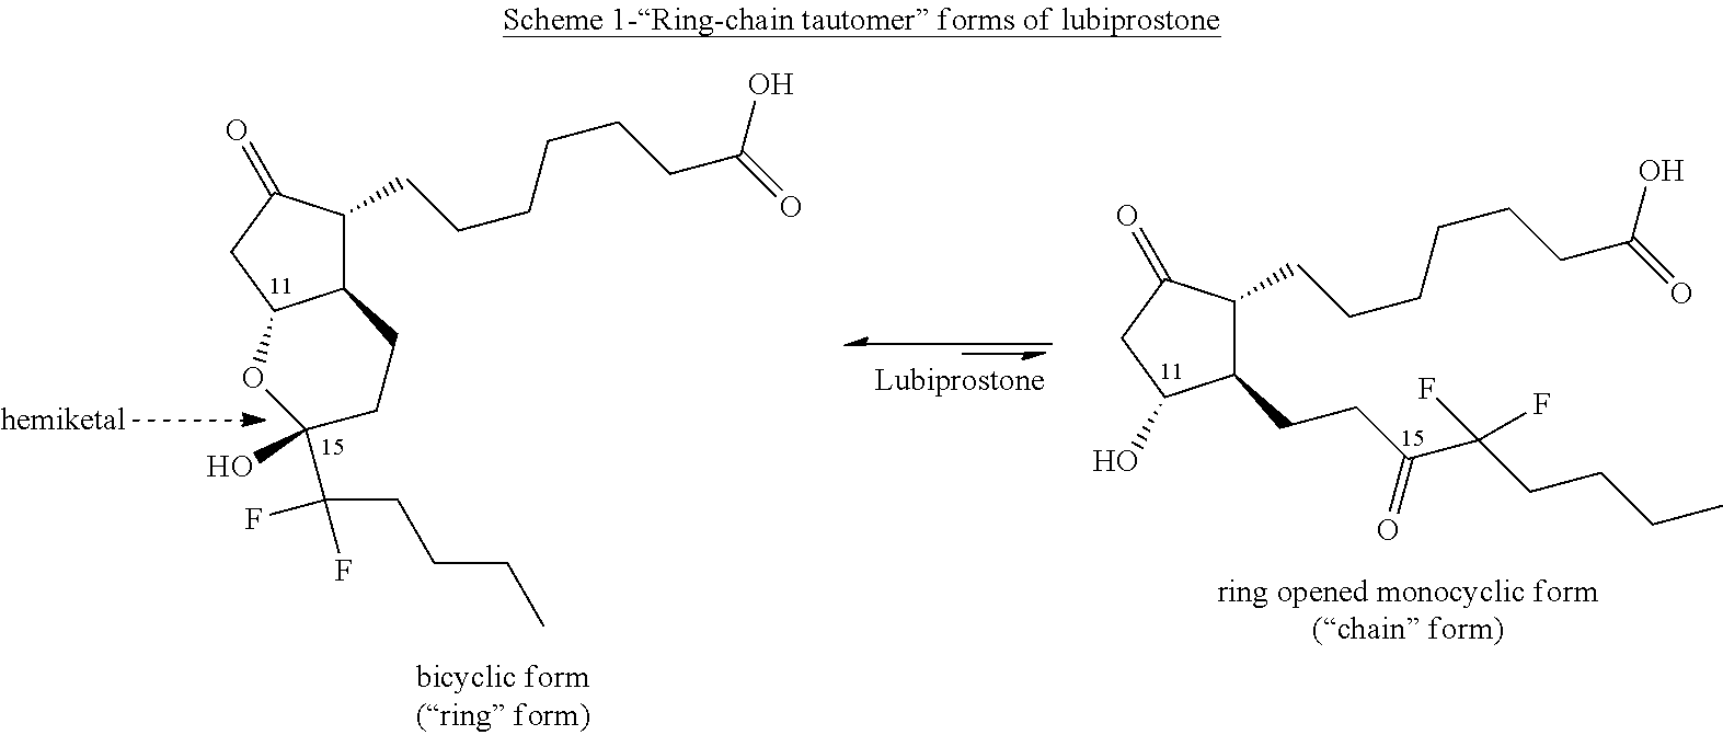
C1(CCC(C(CCCC)(F)F)=O)C(CCCCCCC(O)=O)C(=O)CC1O.C12C(CCCCCCC(=O)O)C(=O)CC1OC(O)(C(CCCC)(F)F)CC2
